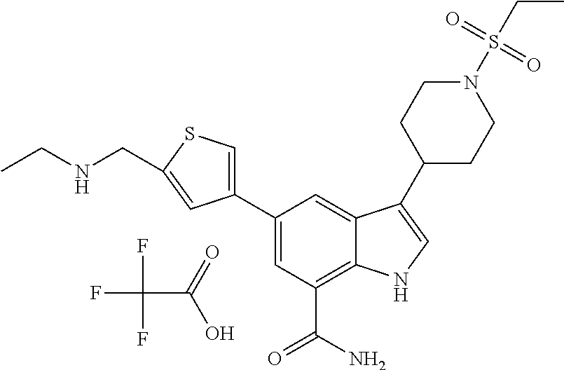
FC(F)(F)C(=O)O.C1=C(C2=CSC(CNCC)=C2)C=C2C(=C1C(N)=O)NC=C2C1CCN(S(CC)(=O)=O)CC1
